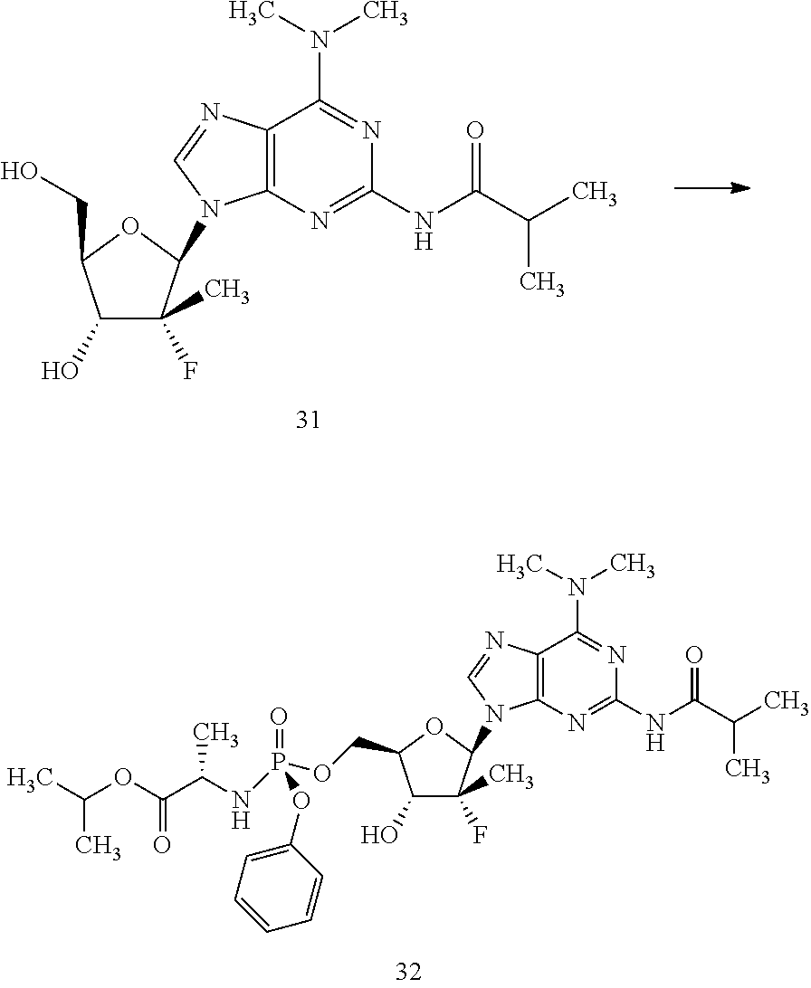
C1(O)C(F)(C)C(N2C3=C(C(N(C)C)=NC(NC(C(C)C)=O)=N3)N=C2)OC1COP(=O)(OC1=CC=CC=C1)NC(C(OC(C)C)=O)C.C1(O)C(F)(C)C(N2C3=C(C(N(C)C)=NC(NC(C(C)C)=O)=N3)N=C2)OC1CO
